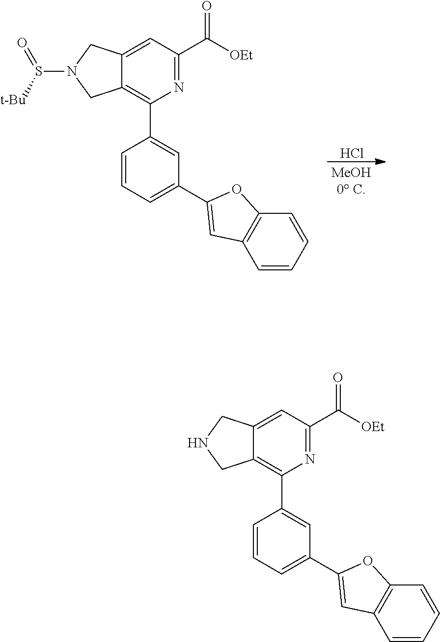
Cl.C12=CC(C([OEt])=O)=NC(C3=CC(C4=CC5=C(C=CC=C5)O4)=CC=C3)=C1CN(S([t-Bu])=O)C2.C12=CC(C([OEt])=O)=NC(C3=CC(C4=CC5=C(C=CC=C5)O4)=CC=C3)=C1CNC2
